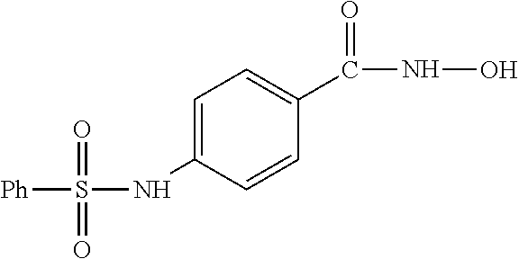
C1(NS([Ph])(=O)=O)=CC=C(C(NO)=O)C=C1
